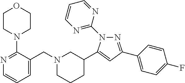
N1=C(C2=CC=C(F)C=C2)C=C(C2CN(CC3=CC=CN=C3N3CCOCC3)CCC2)N1C1=NC=CC=N1
